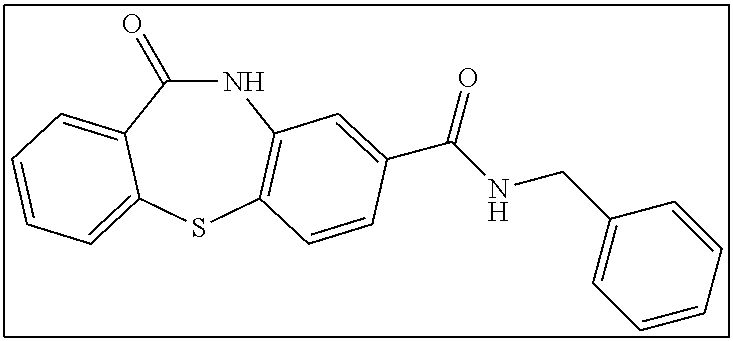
C1(=O)NC2=C(SC3=CC=CC=C13)C=CC(C(NCC1=CC=CC=C1)=O)=C2
